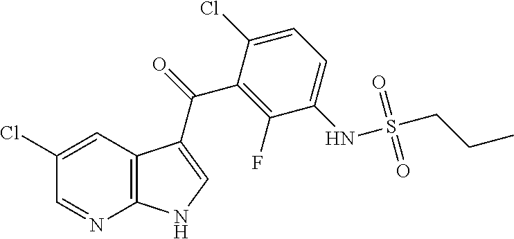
C1=NC2=C(C=C1Cl)C(C(=O)C1=C(F)C(NS(=O)(=O)CCC)=CC=C1Cl)=CN2
